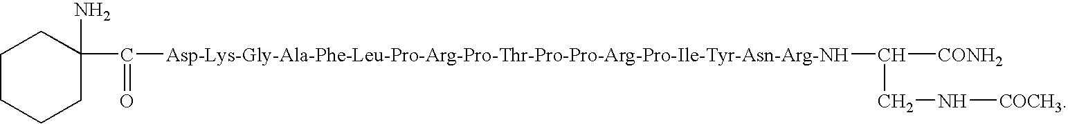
C1CCCC(N)(C(=O)[Asp-Lys-Gly-Ala-Phe-Leu-Pro-Arg-Pro-Thr-Pro-Pro-Arg-Pro-Ile-Tyr-Asn-Arg-NH]C([CONH2])CN[COCH3])C1
